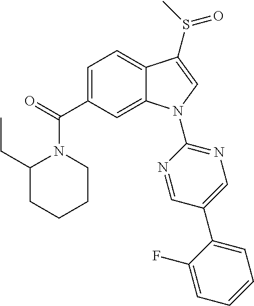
C1=C(C(=O)N2C(CC)CCCC2)C=C2C(=C1)C(S(=O)C)=CN2C1=NC=C(C2=CC=CC=C2F)C=N1
